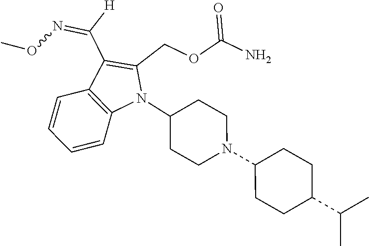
N1(C2CCN(C3CCC(C(C)C)CC3)CC2)C(COC(N)=O)=C(C([H])=NOC)C2=C1C=CC=C2
